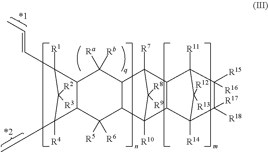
[R7]C12C3C(C([R10])(C4C([R5])([R6])C5C([R4])(C)C([R2])([R3])C([R1])(C=CC)C5C([Ra])([Rb])C41)C2([R8])[R9])C1([R14])C([R17])([R18])C([R15])([R16])C3([R11])C1([R12])[R13]
